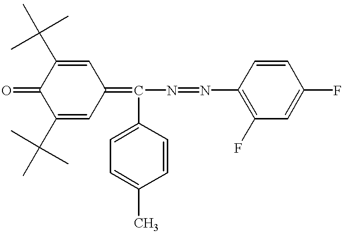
C1(C(C)(C)C)=CC(=C(N=NC2=C(F)C=C(F)C=C2)C2=CC=C(C)C=C2)C=C(C(C)(C)C)C1=O
